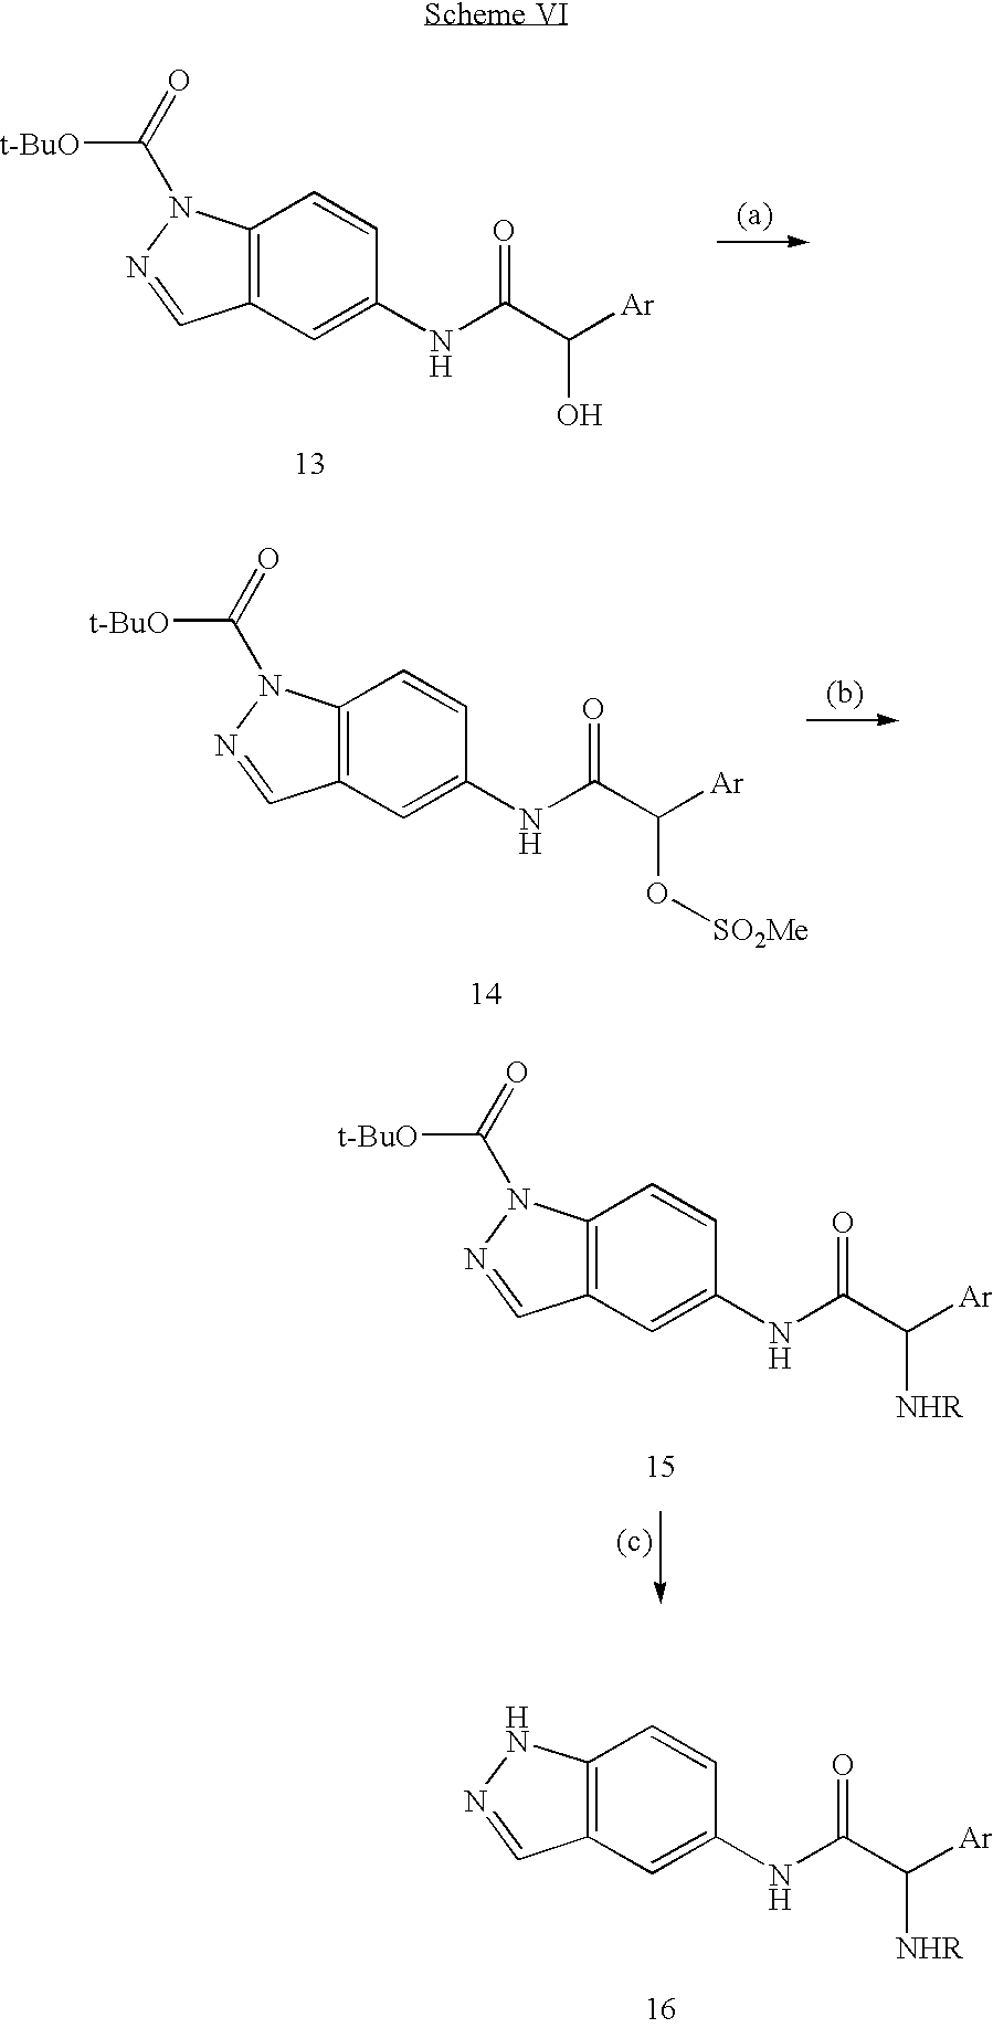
C12=C(C=C(NC(C([Ar])O)=O)C=C1)C=NN2C([t-BuO])=O.C12=C(C=C(NC(C([Ar])O[SO2Me])=O)C=C1)C=NN2C([t-BuO])=O.C12=C(C=C(NC(C([Ar])[NHR])=O)C=C1)C=NN2C([t-BuO])=O.C12=C(C=C(NC(C([Ar])[NHR])=O)C=C1)C=NN2
